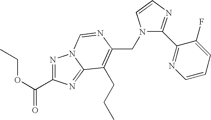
C(C1=C(CCC)C2=NC(C(OCC)=O)=NN2C=N1)N1C(C2=NC=CC=C2F)=NC=C1
